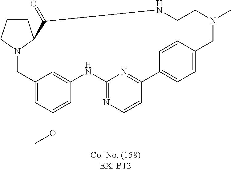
N12CC3=CC(OC)=CC(=C3)NC3=NC=CC(=N3)C3=CC=C(C=C3)CN(C)CCNC(=O)C1CCC2
